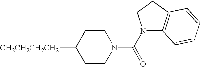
C1CN(C(=O)N2C3=C(CC2)C=CC=C3)CCC1[CH2CH2CH2CH2]
